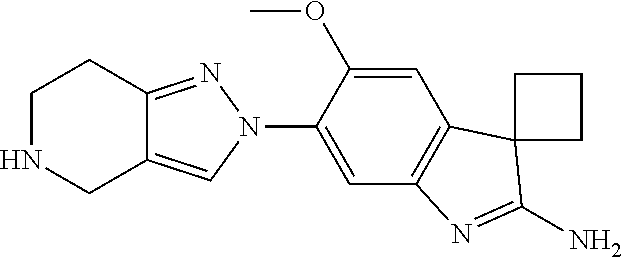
C12=C(C=C(N3C=C4C(=N3)CCNC4)C(OC)=C1)N=C(N)C21CCC1
